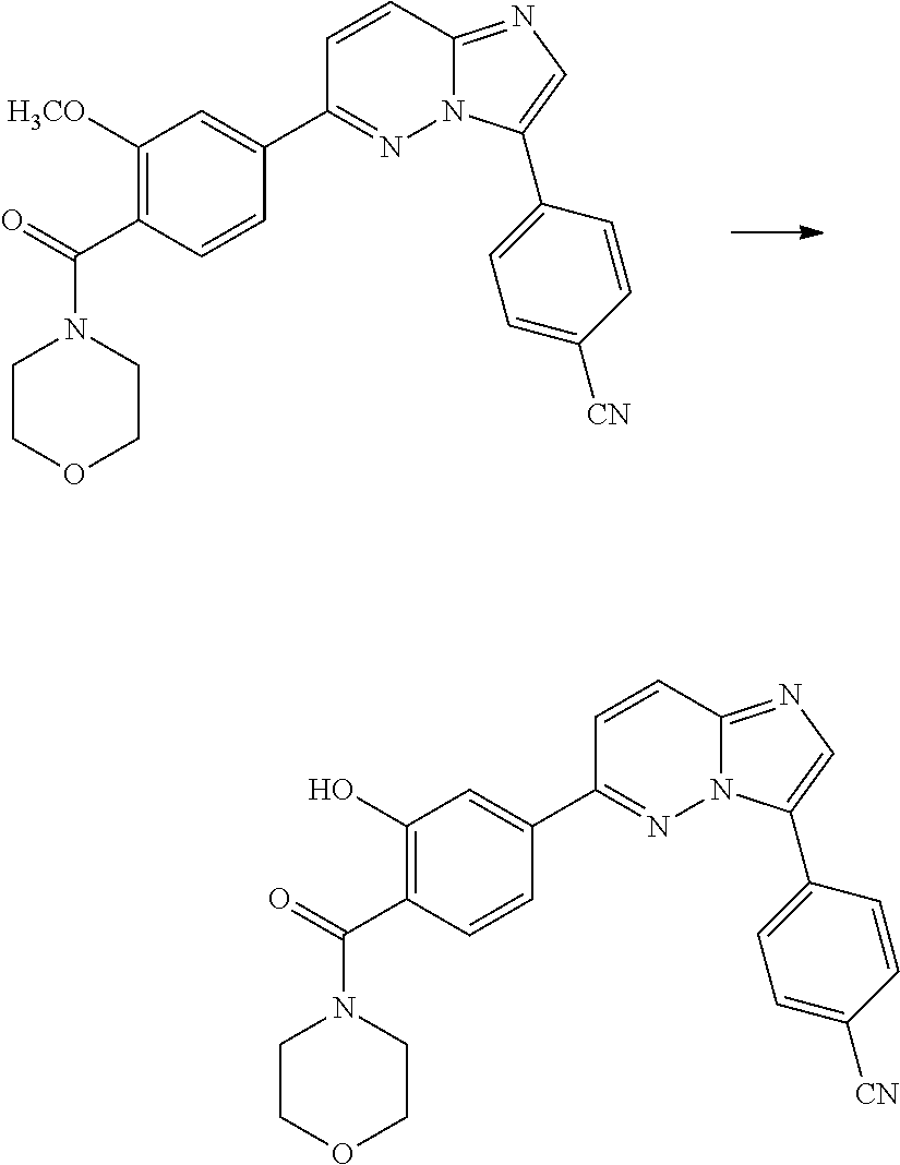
C1([H3CO])=C(C(N2CCOCC2)=O)C=CC(C2=NN3C(=NC=C3C3=CC=C([CN])C=C3)C=C2)=C1.C1(O)=C(C(N2CCOCC2)=O)C=CC(C2=NN3C(=NC=C3C3=CC=C([CN])C=C3)C=C2)=C1
